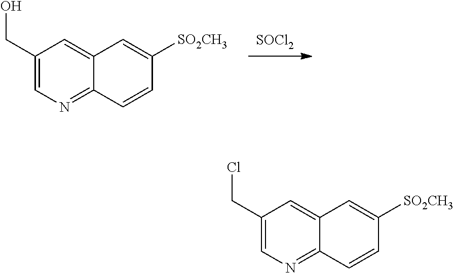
[SOCl2].C1(CO)=CN=C2C(=C1)C=C([SO2CH3])C=C2.C1(CCl)=CN=C2C(=C1)C=C([SO2CH3])C=C2
